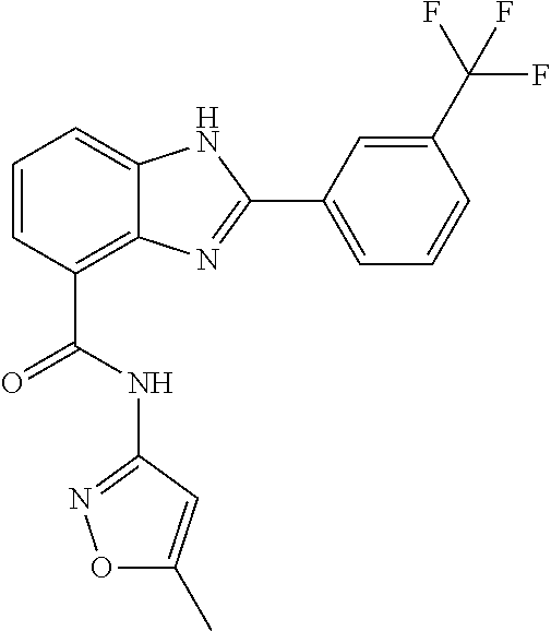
C1=CC(C(=O)NC2=NOC(C)=C2)=C2C(=C1)NC(C1=CC=CC(C(F)(F)F)=C1)=N2
